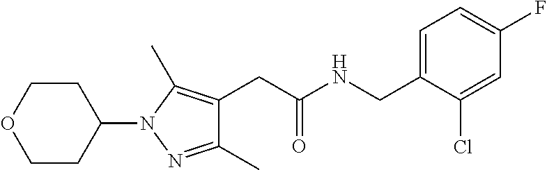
C1=C(CNC(CC2=C(C)N(C3CCOCC3)N=C2C)=O)C(Cl)=CC(F)=C1
